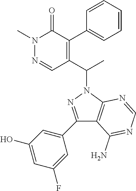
CN1N=CC(C(C)N2N=C(C3=CC(O)=CC(F)=C3)C3=C2N=CN=C3N)=C(C2=CC=CC=C2)C1=O
